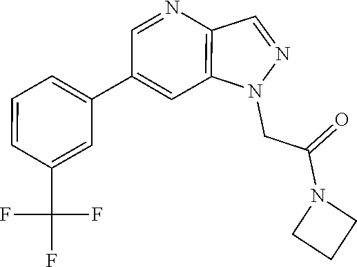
C1(C2=CC3=C(N=C2)C=NN3CC(N2CCC2)=O)=CC=CC(C(F)(F)F)=C1
